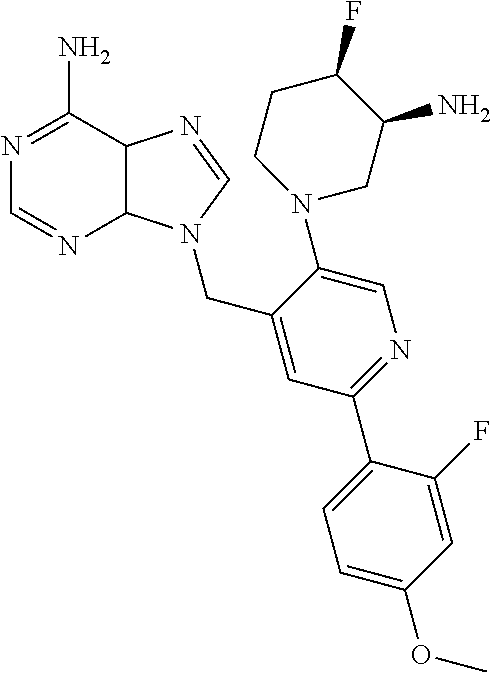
N1=C(N)C2C(N=C1)N(CC1=CC(C3=CC=C(OC)C=C3F)=NC=C1N1CC(N)C(F)CC1)C=N2
